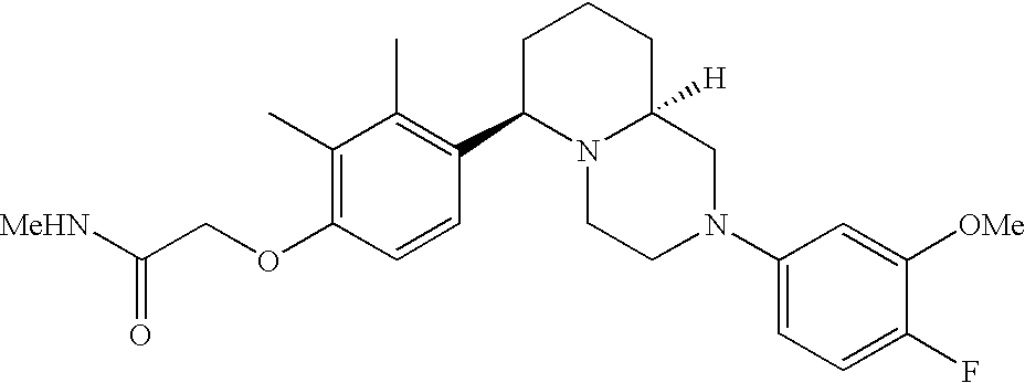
C1(C)=C(OCC([MeHN])=O)C=CC(C2N3C([H])(CCC2)CN(C2=CC=C(F)C([OMe])=C2)CC3)=C1C
